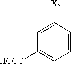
C1([HOOC])=CC=CC([X2])=C1
